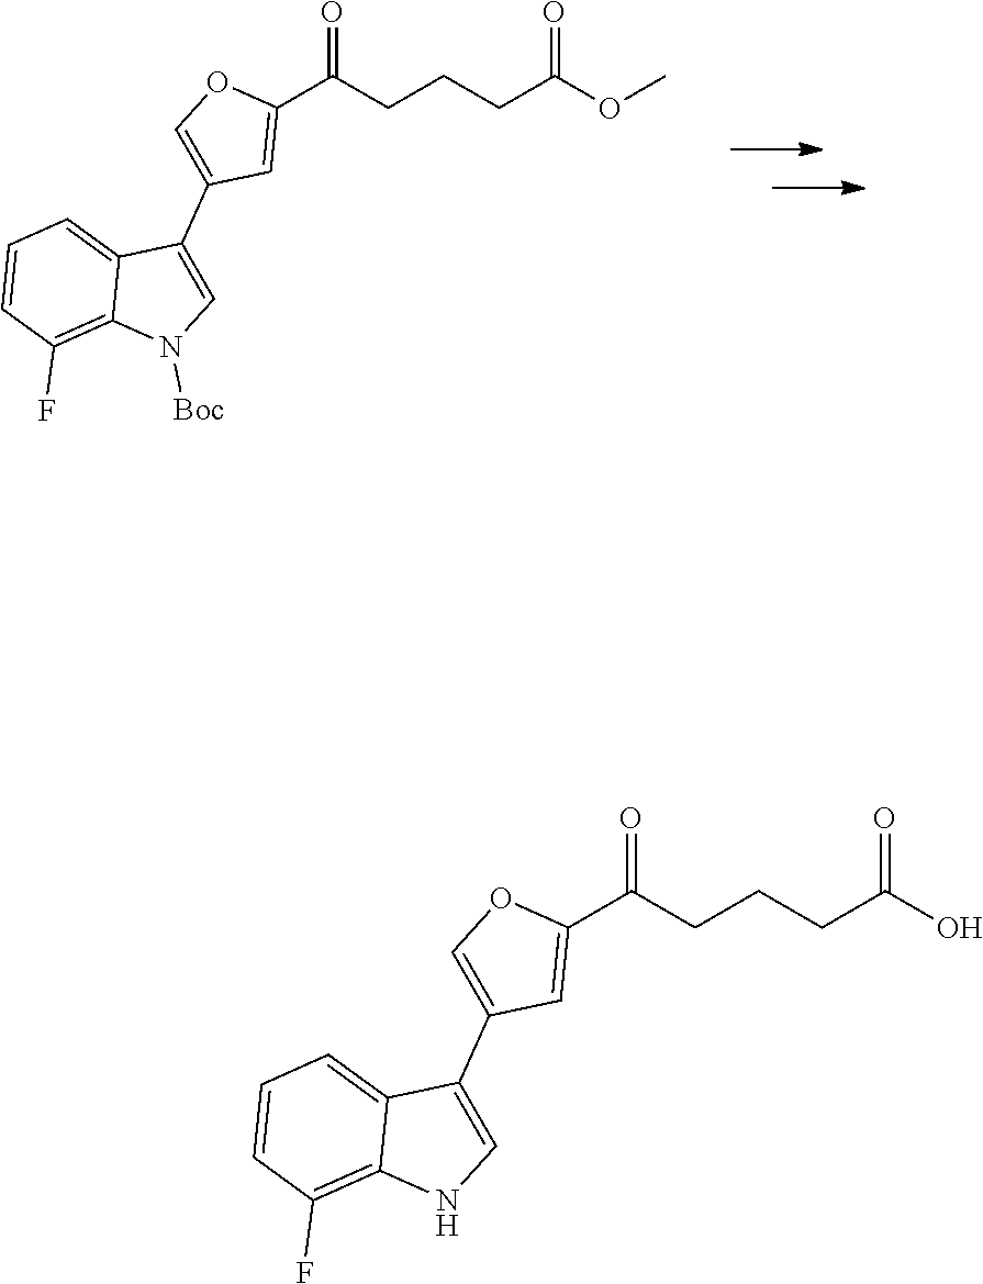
C1=CC(F)=C2C(=C1)C(C1=COC(C(=O)CCCC(=O)OC)=C1)=CN2[Boc].C1=CC(F)=C2C(=C1)C(C1=COC(C(=O)CCCC(=O)O)=C1)=CN2
